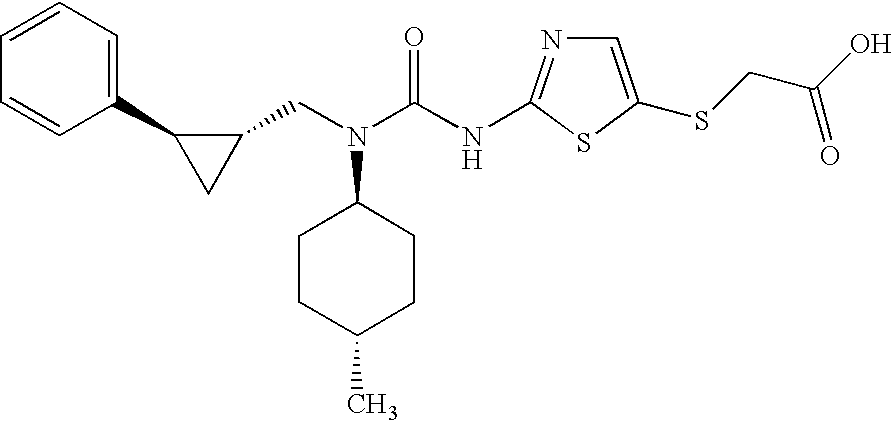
C1(CN(C(NC2=NC=C(SCC(O)=O)S2)=O)C2CCC(C)CC2)C(C2=CC=CC=C2)C1
